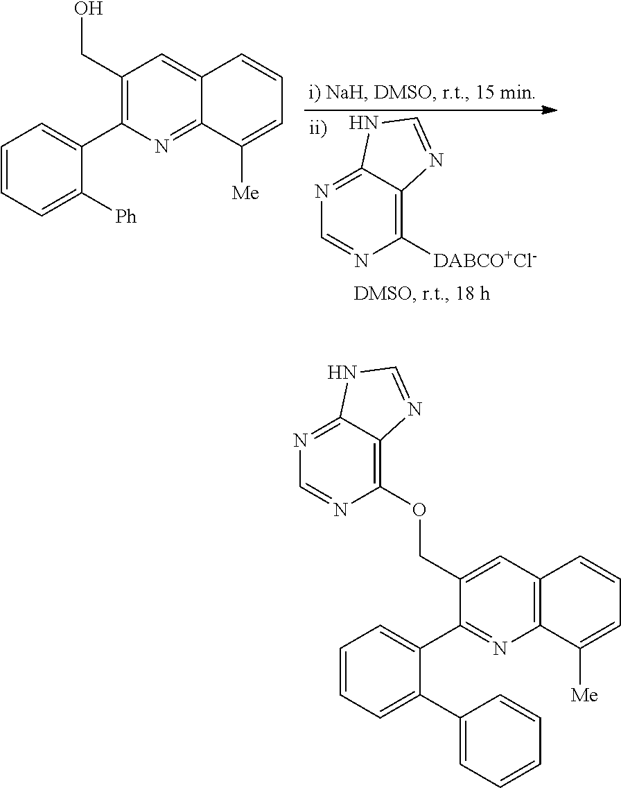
C1([DABCO+Cl-])=C2C(=NC=N1)NC=N2.C1(CO)=C(C2=CC=CC=C2[Ph])N=C2C(=C1)C=CC=C2[Me].C1(COC2=C3C(=NC=N2)NC=N3)=CC2=C(N=C1C1=CC=CC=C1C1=CC=CC=C1)C([Me])=CC=C2
